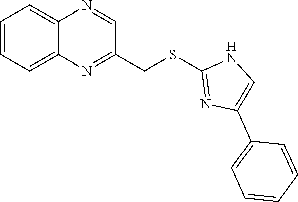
C1=CC=C2C(=C1)N=CC(CSC1=NC(C3=CC=CC=C3)=CN1)=N2
